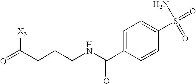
O=C(CCCNC(C1=CC=C(S(=O)(N)=O)C=C1)=O)[X3]
